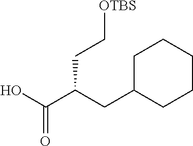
C1C(CC(C(O)=O)CC[OTBS])CCCC1
